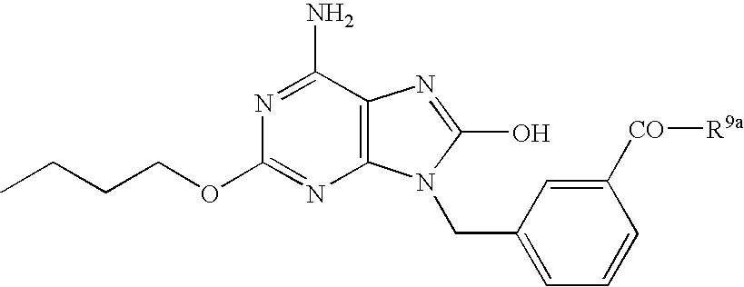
CCCCOC1=NC2=C(C(N)=N1)N=C(O)N2CC1=CC=CC([CO][R9a])=C1
